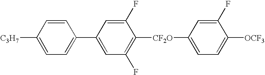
C1=CC([C3H7])=CC=C1C1=CC(F)=C([CF2O]C2=CC=C([OCF3])C(F)=C2)C(F)=C1
